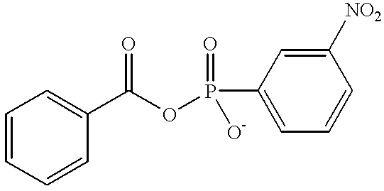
C1=CC=CC(C(OP(C2=CC=CC([NO2])=C2)(=O)[O-])=O)=C1
